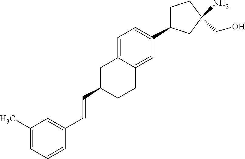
C1(C=CC2=CC(C)=CC=C2)CCC2=CC(C3CCC(N)(CO)C3)=CC=C2C1
